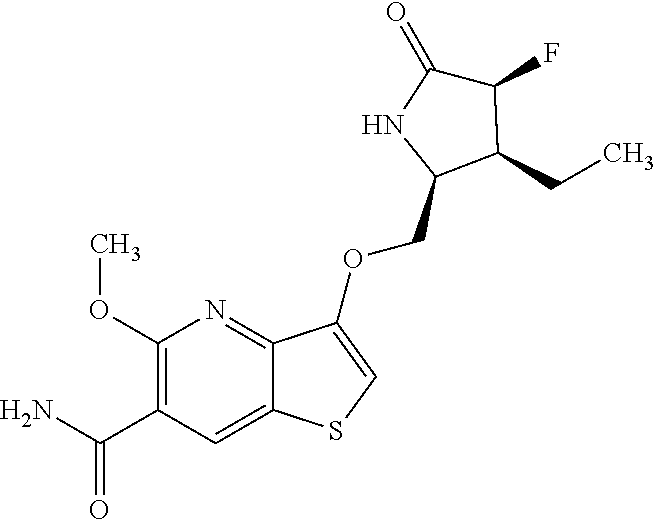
NC(C1=C(OC)N=C2C(=C1)SC=C2OCC1C(CC)C(F)C(=O)N1)=O
